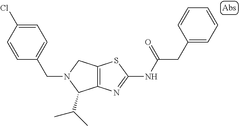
C1=CC(Cl)=CC=C1CN1C(C(C)C)C2=C(C1)SC(NC(CC1=CC=CC=C1)=O)=N2
